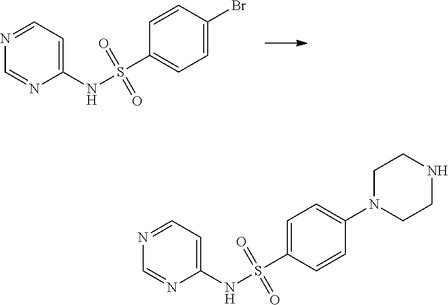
C1(NS(=O)(=O)C2=CC=C(Br)C=C2)=CC=NC=N1.C1(NS(=O)(=O)C2=CC=C(N3CCNCC3)C=C2)=CC=NC=N1
